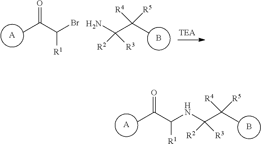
O=C(C(Br)[R1])C.[A].B.NC(C(C)([R5])[R4])([R2])[R3].[A].B.O=C(C([R1])NC(C(C)([R5])[R4])([R2])[R3])C
